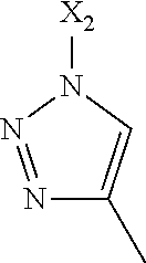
[X2]N1N=NC(C)=C1
